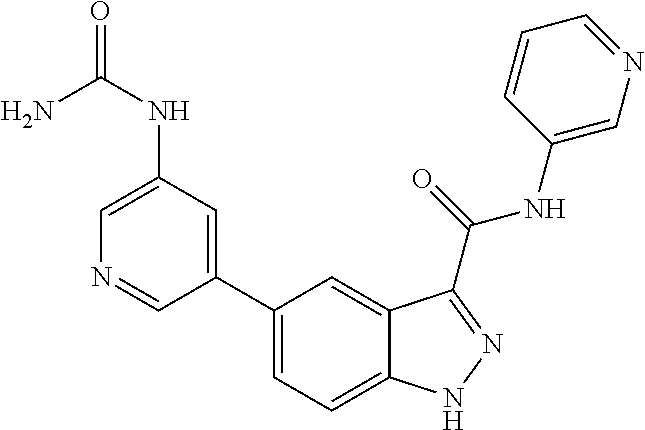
C1(NC(N)=O)=CN=CC(C2=CC=C3C(=C2)C(C(NC2=CN=CC=C2)=O)=NN3)=C1
